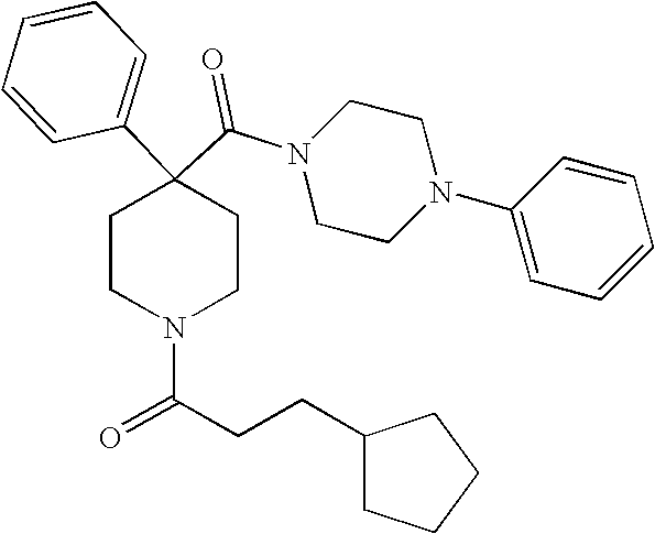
N1(C(C2(C3=CC=CC=C3)CCN(C(CCC3CCCC3)=O)CC2)=O)CCN(C2=CC=CC=C2)CC1
